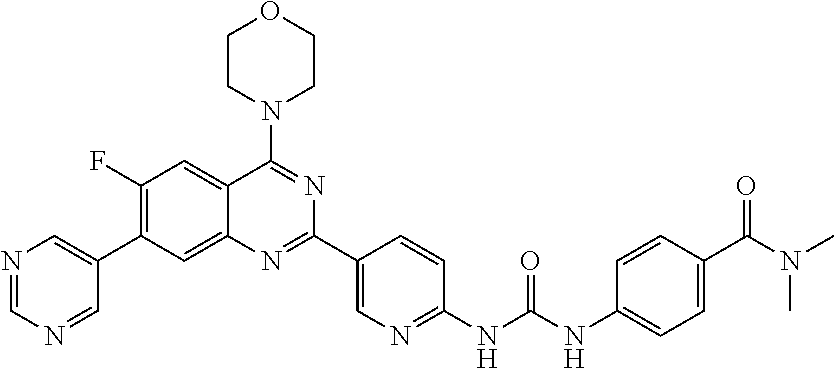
C1(F)=C(C2=CN=CN=C2)C=C2C(=C1)C(N1CCOCC1)=NC(C1=CN=C(NC(NC3=CC=C(C(N(C)C)=O)C=C3)=O)C=C1)=N2
